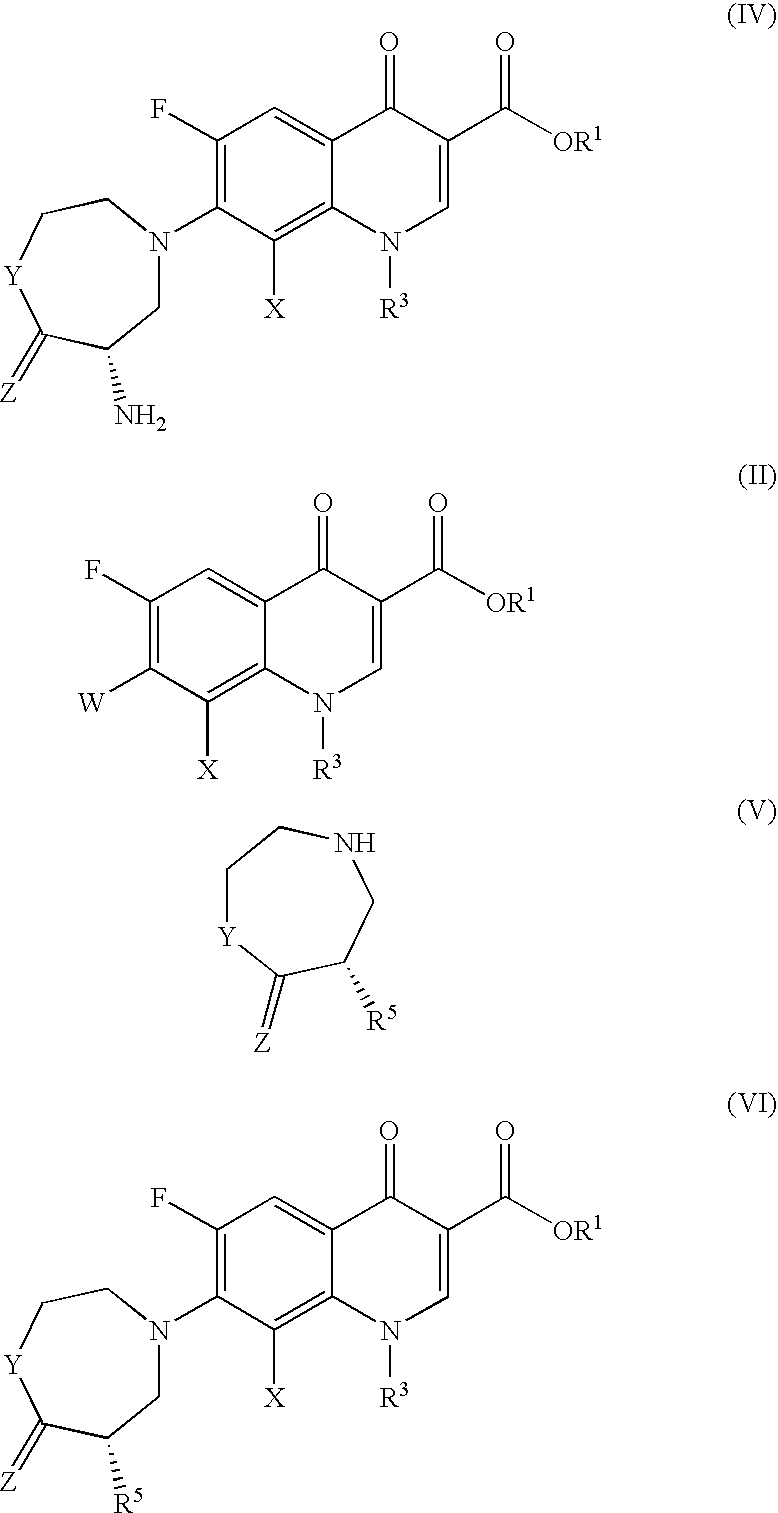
C1(F)=C([W])C([X])=C2C(=C1)C(=O)C(C([OR1])=O)=CN2[R3].C1[Y]C(=[Z])C([R5])CNC1.C1(F)=C(N2CC(N)C(=[Z])[Y]CC2)C([X])=C2C(=C1)C(=O)C(C([OR1])=O)=CN2[R3].C1(F)=C(N2CC([R5])C(=[Z])[Y]CC2)C([X])=C2C(=C1)C(=O)C(C([OR1])=O)=CN2[R3]
